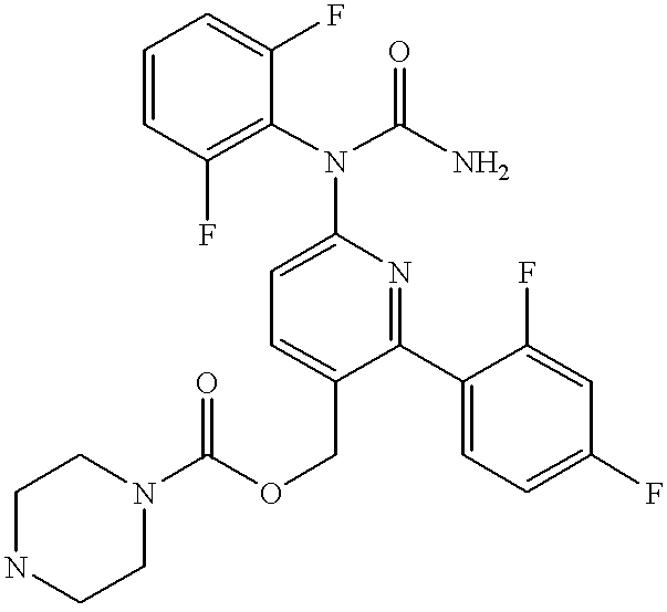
C1=C(COC(N2CCNCC2)=O)C(C2=CC=C(F)C=C2F)=NC(N(C2=C(F)C=CC=C2F)C(N)=O)=C1
